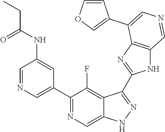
C1(C2=CN=CC(NC(CC)=O)=C2)=NC=C2C(=C1F)C(C1=NC3=C(N1)C=NC=C3C1=COC=C1)=NN2
